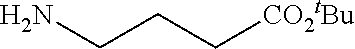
C(CC[CO2tBu])N
